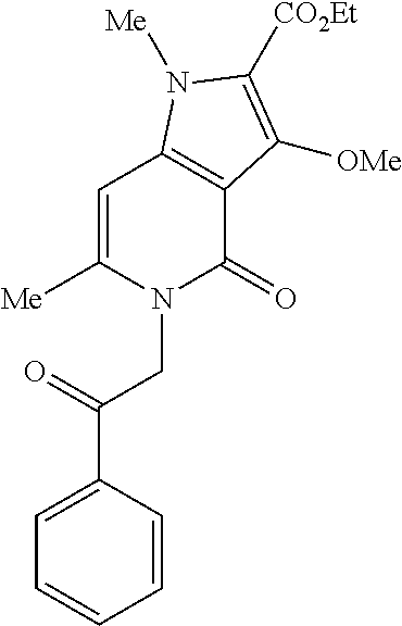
N1(CC(C2=CC=CC=C2)=O)C(=O)C2=C(C=C1[Me])N([Me])C([CO2Et])=C2[OMe]
